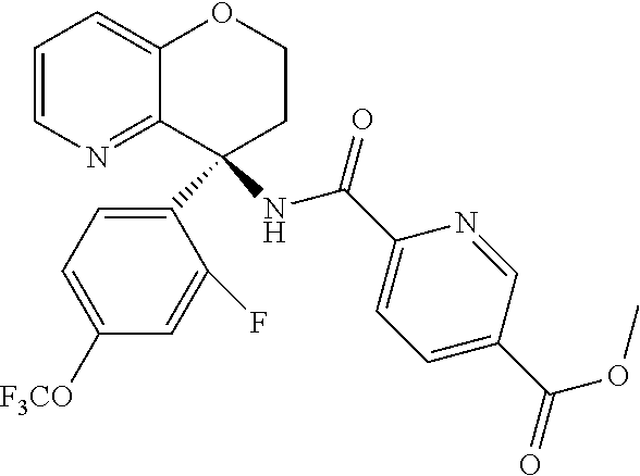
C12=CC=CN=C1C(C1=CC=C([F3CO])C=C1F)(NC(C1=CC=C(C(OC)=O)C=N1)=O)CCO2
